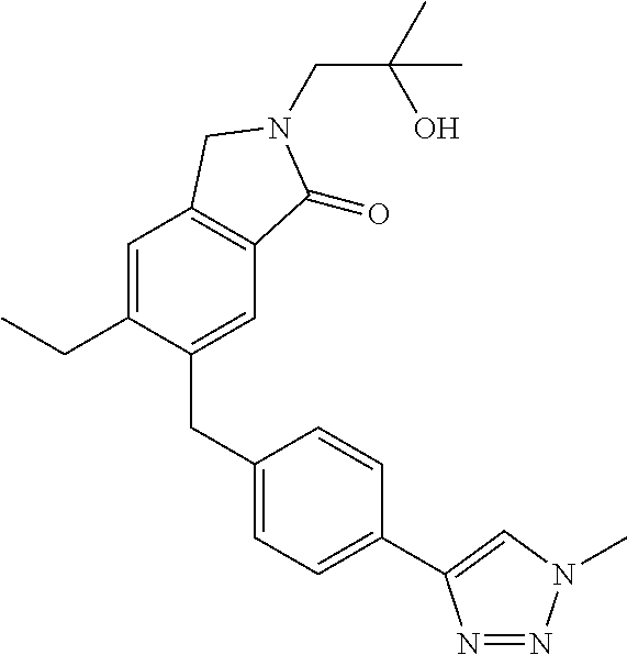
C(N1C(=O)C2=C(C=C(CC)C(CC3=CC=C(C4=CN(C)N=N4)C=C3)=C2)C1)C(O)(C)C
